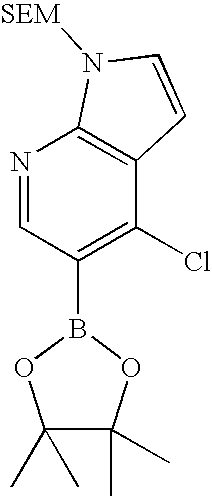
N1=CC(B2OC(C)(C)C(C)(C)O2)=C(Cl)C2=C1N([SEM])C=C2
